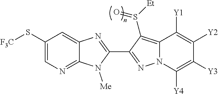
C12=NC=C(S[F3C])C=C1N=C(C1=NN3C(=C1S([Et])=O)C([Y1])=C([Y2])C([Y3])=C3[Y4])N2[Me]
